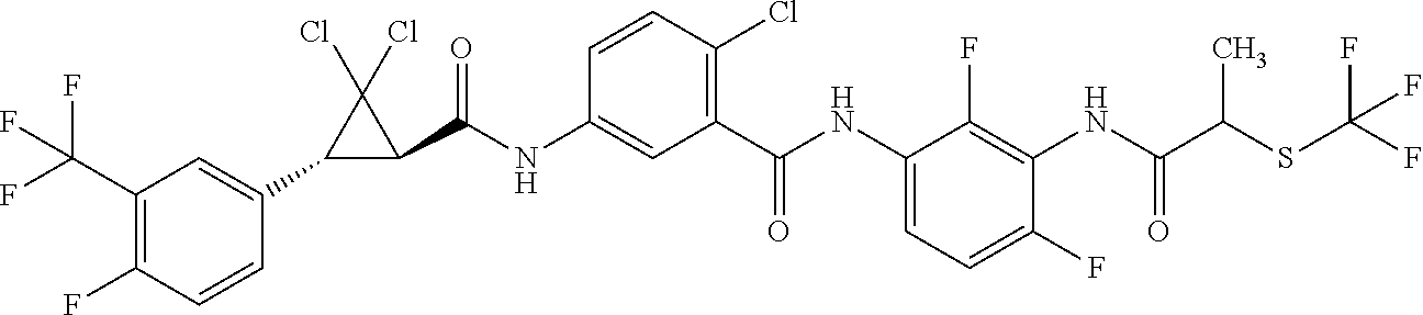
C1(C(F)(F)F)=C(F)C=CC(C2C(C(NC3=CC(C(NC4=CC=C(F)C(NC(C(SC(F)(F)F)C)=O)=C4F)=O)=C(Cl)C=C3)=O)C2(Cl)Cl)=C1
